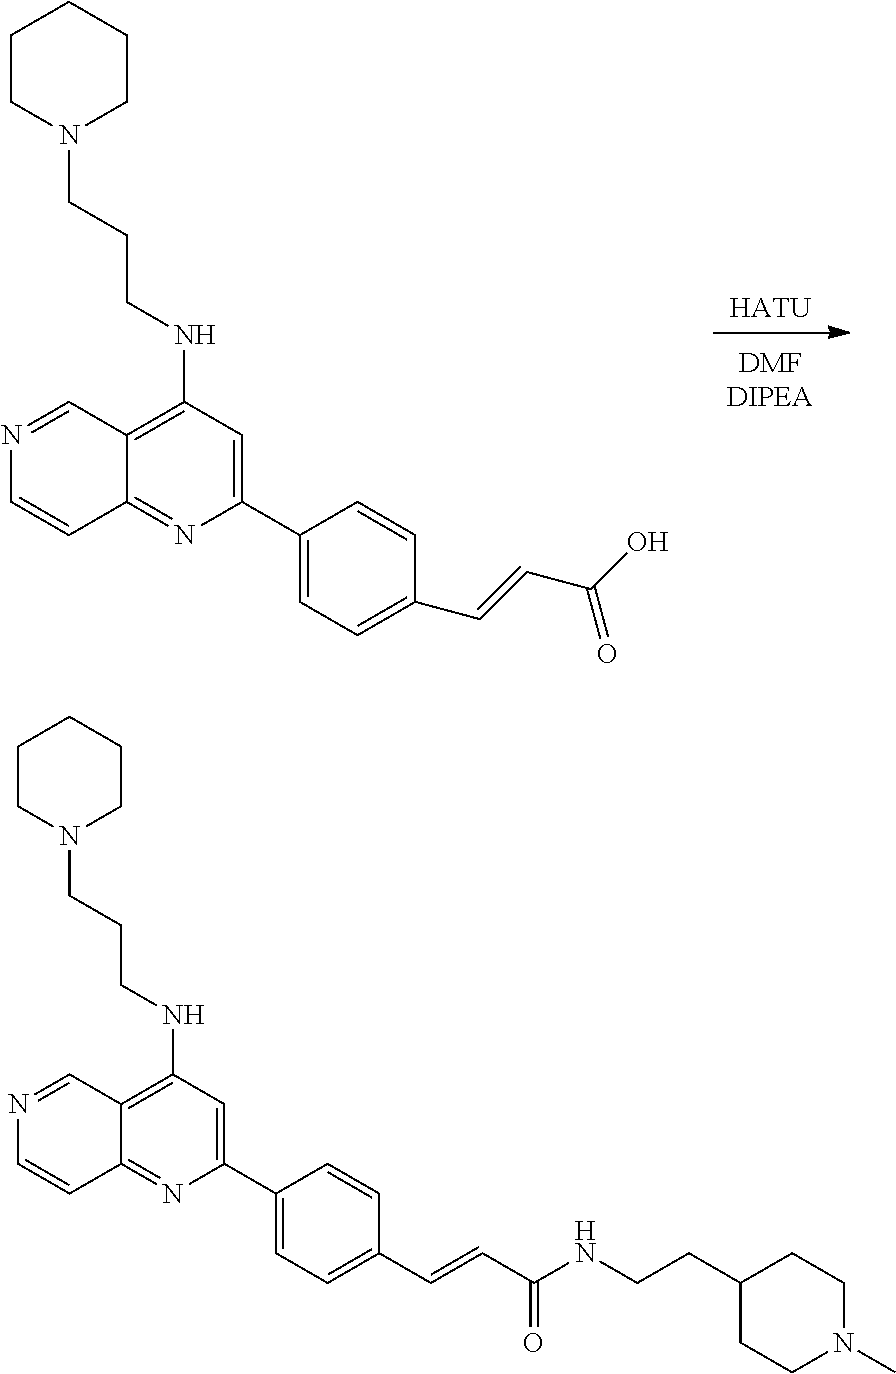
[HATU].C1(C2=CC(NCCCN3CCCCC3)=C3C(=N2)C=CN=C3)=CC=C(C=CC(O)=O)C=C1.C1(C2=CC(NCCCN3CCCCC3)=C3C(=N2)C=CN=C3)=CC=C(C=CC(NCCC2CCN(C)CC2)=O)C=C1
